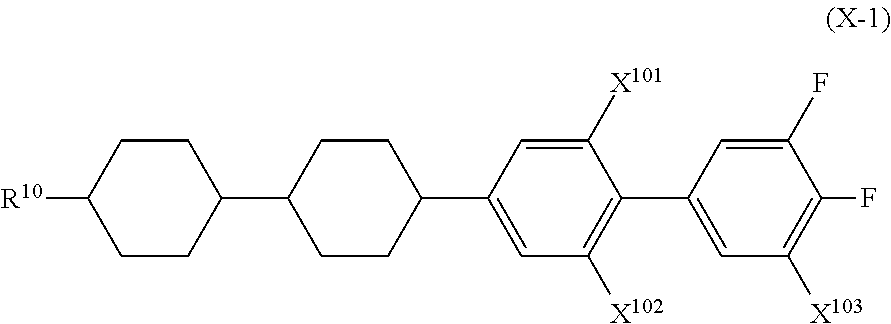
[R10]C1CCC(C2CCC(C3=CC([X102])=C(C4=CC([X103])=C(F)C(F)=C4)C([X101])=C3)CC2)CC1
